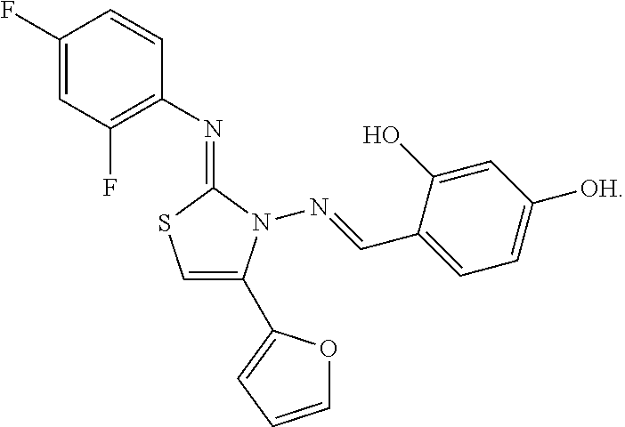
C1=C(C2=CC=CO2)N(N=CC2=CC=C([OH])C=C2O)C(=NC2=C(F)C=C(F)C=C2)S1
